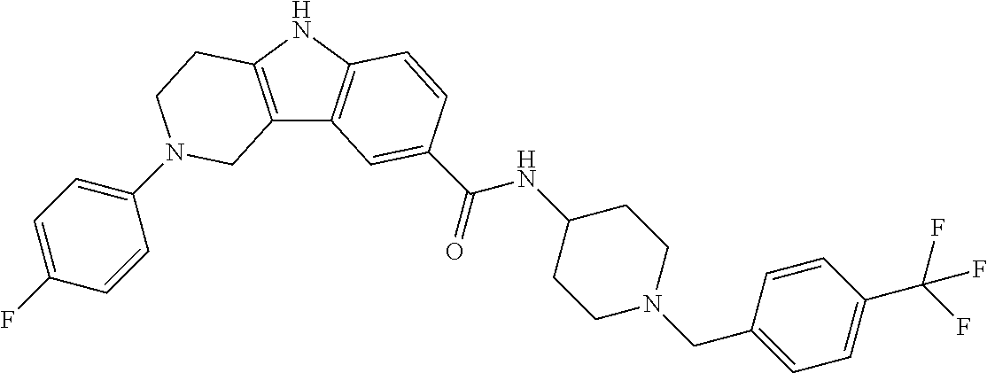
C1(N2CCC3=C(C4=C(N3)C=CC(C(=O)NC3CCN(CC5=CC=C(C(F)(F)F)C=C5)CC3)=C4)C2)=CC=C(F)C=C1
